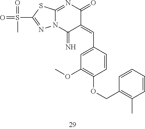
C12=NC(=O)C(=CC3=CC(OC)=C(OCC4=C(C)C=CC=C4)C=C3)C(=N)N1N=C(S(C)(=O)=O)S2
